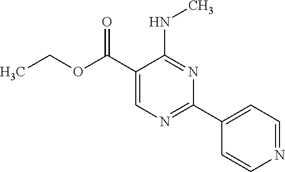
N(C1=NC(C2=CC=NC=C2)=NC=C1C(OCC)=O)C
